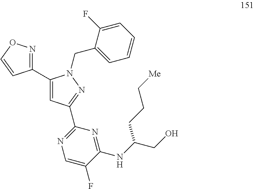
C1(C2=CC(C3=NC=C(F)C(NC(CO)CCC[Me])=N3)=NN2CC2=CC=CC=C2F)=NOC=C1
